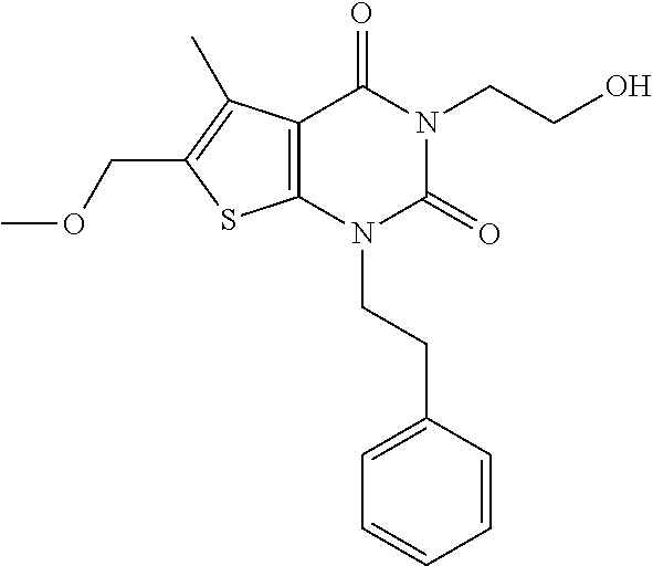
C12=C(N(CCC3=CC=CC=C3)C(=O)N(CCO)C1=O)SC(COC)=C2C
